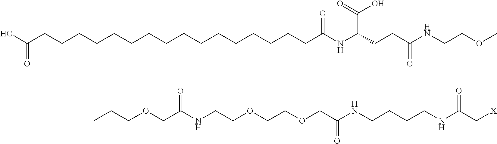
OC(CCCCCCCCCCCCCCCCC(NC(CCC(NCCOC)=O)C(=O)O)=O)=O.C(OCC(NCCOCCOCC(NCCCCNC(C[X])=O)=O)=O)CC
